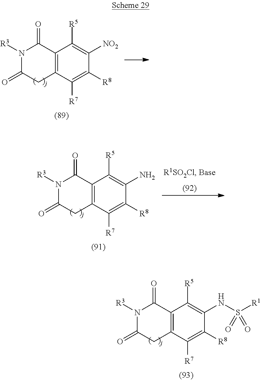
C12=C(C([R7])=C([R8])C(N)=C1[R5])CC(=O)N([R3])C2=O.C12=C(C([R7])=C([R8])C(NS([R1])(=O)=O)=C1[R5])CC(=O)N([R3])C2=O.C12=C(C([R7])=C([R8])C([NO2])=C1[R5])CC(=O)N([R3])C2=O
